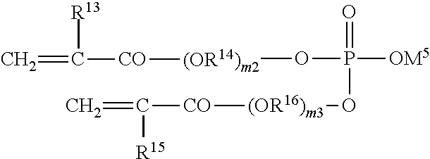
C=C([CO][(OR16)m3]OP(=O)([OM5])O[(OR14)m2][CO]C(=C)[R13])[R15]
